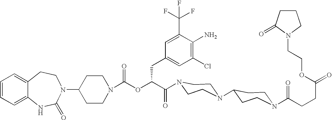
C12=CC=CC=C1NC(=O)N(C1CCN(C(OC(C(=O)N3CCN(C4CCN(C(CCC(=O)OCCN5CCCC5=O)=O)CC4)CC3)CC3=CC(Cl)=C(N)C(C(F)(F)F)=C3)=O)CC1)CC2
